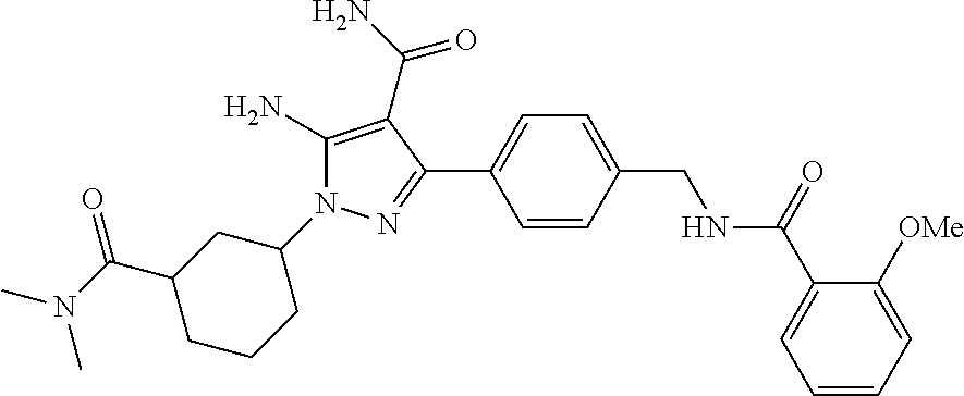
N1(C2CCCC(C(N(C)C)=O)C2)C(N)=C(C(N)=O)C(C2=CC=C(CNC(C3=CC=CC=C3[OMe])=O)C=C2)=N1
